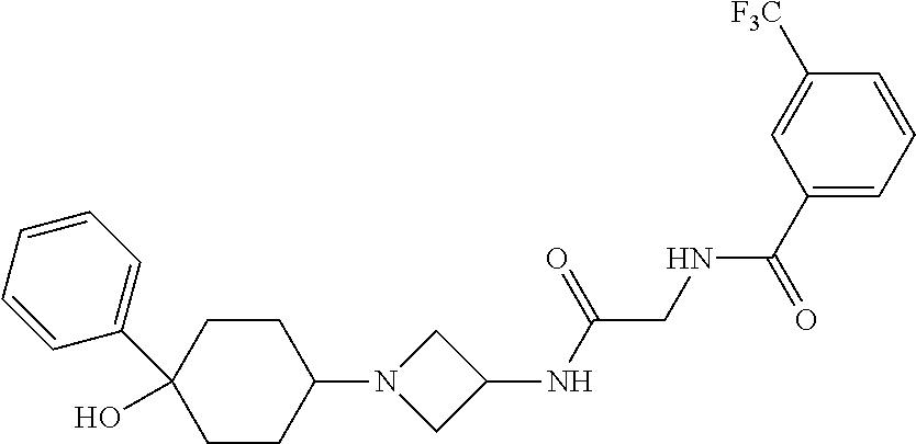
C1=CC=CC(C2(O)CCC(N3CC(NC(CNC(C4=CC=CC([F3C])=C4)=O)=O)C3)CC2)=C1
